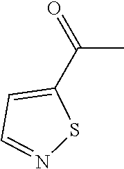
C1(C(C)=O)=CC=NS1
